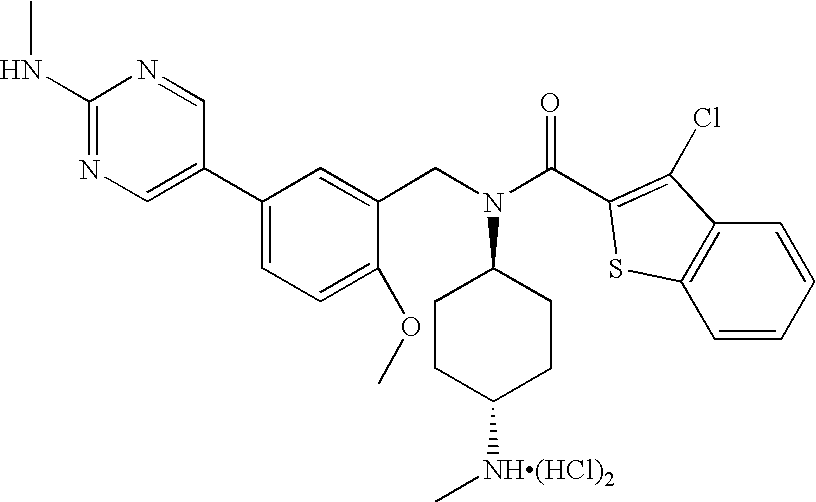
C1(NC)=NC=C(C2=CC=C(OC)C(CN(C3CCC([NH(HCl)2]C)CC3)C(C3=C(Cl)C4=C(S3)C=CC=C4)=O)=C2)C=N1
